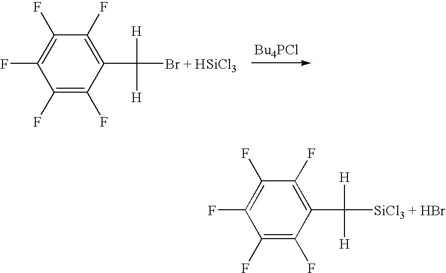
C1(F)=C(F)C(C([H])([H])[Br + HSiCl3])=C(F)C(F)=C1F.[Bu4PCl].C1(F)=C(F)C(C([H])([H])[SiCl3 + HBr])=C(F)C(F)=C1F
